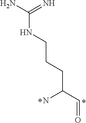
C(NCCCC(C=O)N)(N)=N
